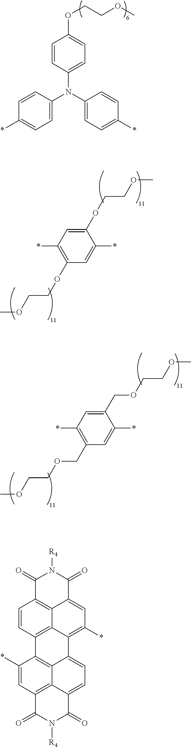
C1=CC(N(C2=CC=C(*)C=C2)C2=CC=C(*)C=C2)=CC=C1OCCOC.C1(OCCOC)=CC(*)=C(OCCOC)C=C1*.C1(COCCOC)=CC(*)=C(COCCOC)C=C1*.C1(*)=CC2=C3C4=C1C1=C5C(=C(*)C=C6C5=C(C=C1)C(=O)N([R4])C6=O)C4=CC=C3C(=O)N([R4])C2=O
